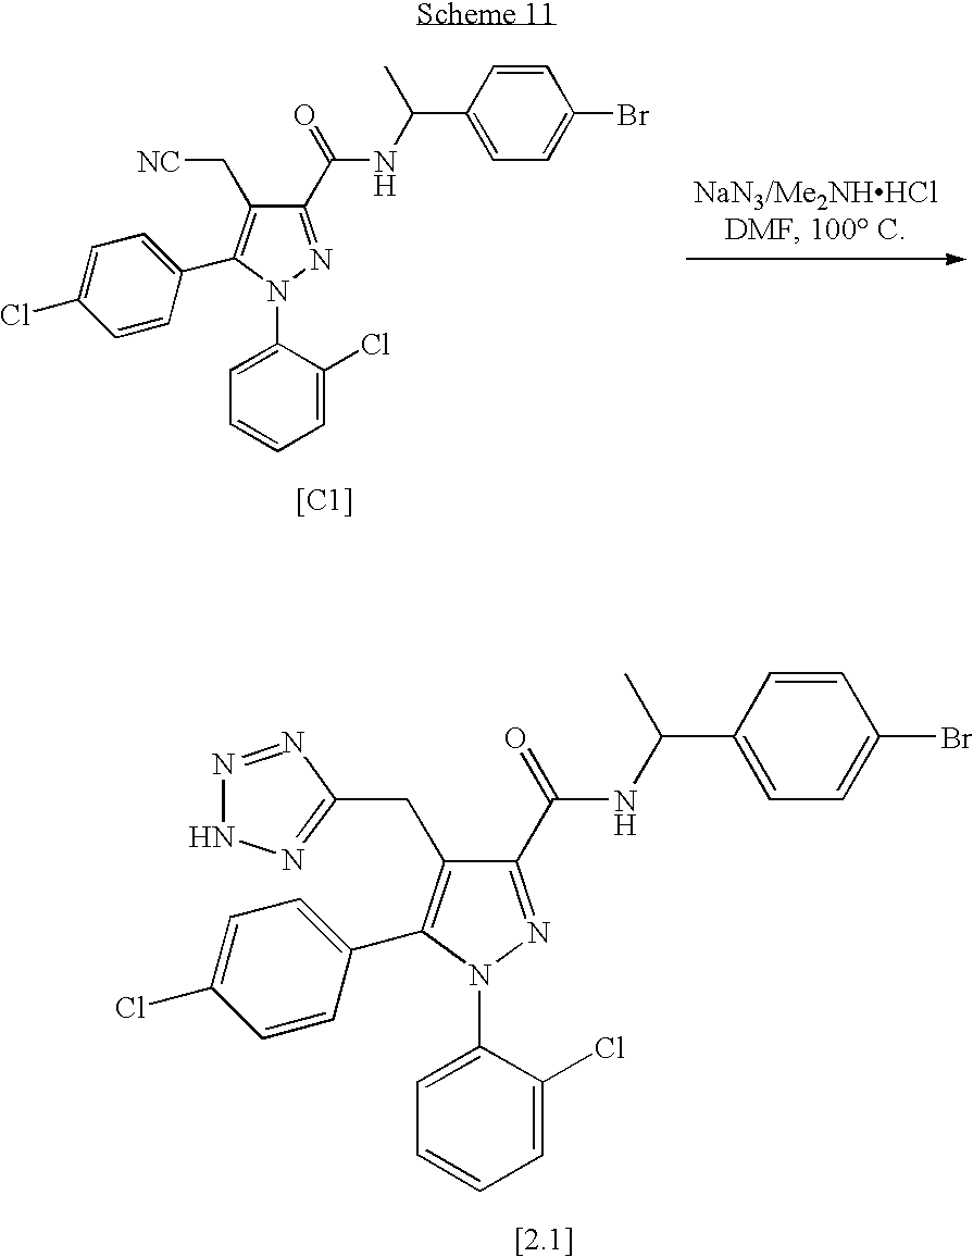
C1(C(=O)NC(C2=CC=C(Br)C=C2)C)=NN(C2=CC=CC=C2Cl)C(C2=CC=C(Cl)C=C2)=C1C[NC].[[C1]].C1(C(=O)NC(C2=CC=C(Br)C=C2)C)=NN(C2=CC=CC=C2Cl)C(C2=CC=C(Cl)C=C2)=C1CC1=NNN=N1
